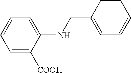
C1=CC=C([COOH])C(NCC2=CC=CC=C2)=C1
